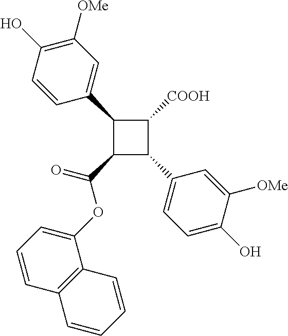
C1(C2=CC([OMe])=C(O)C=C2)C(C(=O)OC2=CC=CC3=C2C=CC=C3)C(C2=CC=C(O)C([OMe])=C2)C1[COOH]
